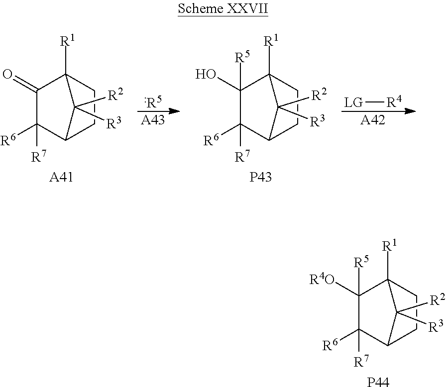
[A42].[LG][R4].C1([R6])([R7])C2CCC([R1])(C1=O)C2([R2])[R3].[A41].C1([R6])([R7])C2CCC([R1])(C1(O)[R5])C2([R2])[R3].[P43].[:R5].[A43].C1([R6])([R7])C2CCC([R1])(C1([R4O])[R5])C2([R2])[R3].[P44]
